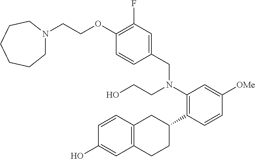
N1(CCOC2=C(F)C=C(CN(C3=C(C4CC5=C(CC4)C=C(O)C=C5)C=CC([OMe])=C3)CCO)C=C2)CCCCCC1
